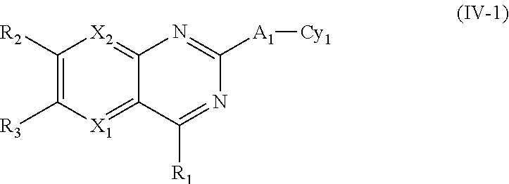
C12=[X2]C([R2])=C([R3])[X1]=C1C([R1])=NC([A1][Cy1])=N2
